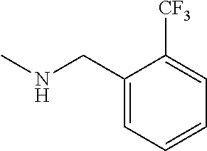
CNCC1=CC=CC=C1[CF3]
